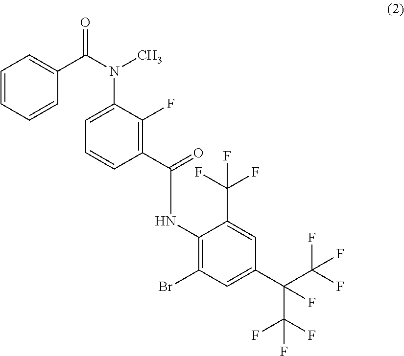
C1=C(N(C(C2=CC=CC=C2)=O)C)C(F)=C(C(=O)NC2=C(Br)C=C(C(C(F)(F)F)(C(F)(F)F)F)C=C2C(F)(F)F)C=C1
